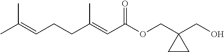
CC(=CCCC(=CC(OCC1(CO)CC1)=O)C)C
